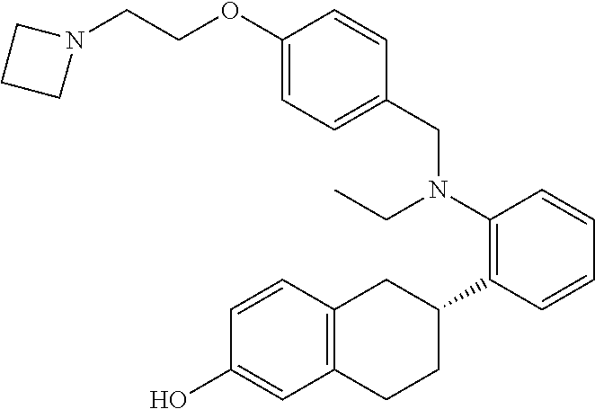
C1(O)=CC2=C(C=C1)CC(C1=C(N(CC)CC3=CC=C(OCCN4CCC4)C=C3)C=CC=C1)CC2
